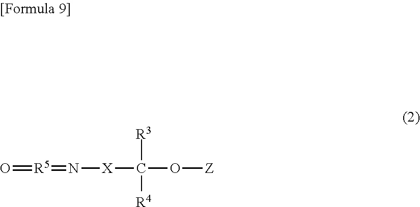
O=[R5]=N[X]C([R3])([R4])O[Z]
